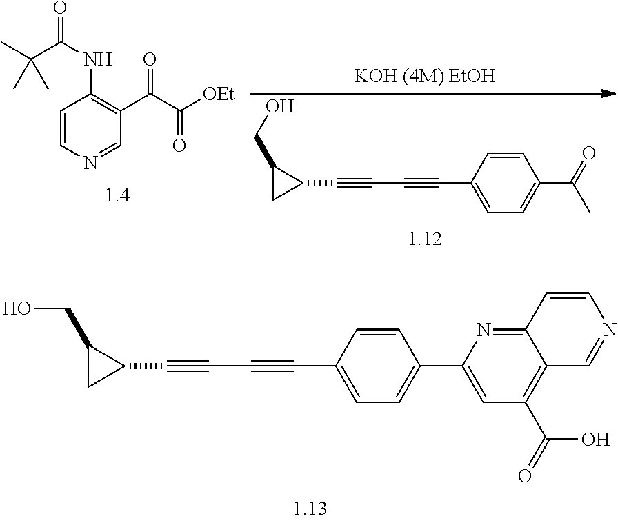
C1=CN=CC(C(C([OEt])=O)=O)=C1NC(=O)C(C)(C)C.OCC1CC1C#CC#CC1=CC=C(C(=O)C)C=C1.OCC1CC1C#CC#CC1=CC=C(C2=CC(C(=O)O)=C3C(=N2)C=CN=C3)C=C1
